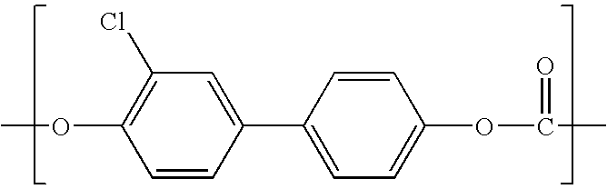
C1=CC(C2=CC=C(OC(=O)C)C=C2)=CC(Cl)=C1OC
